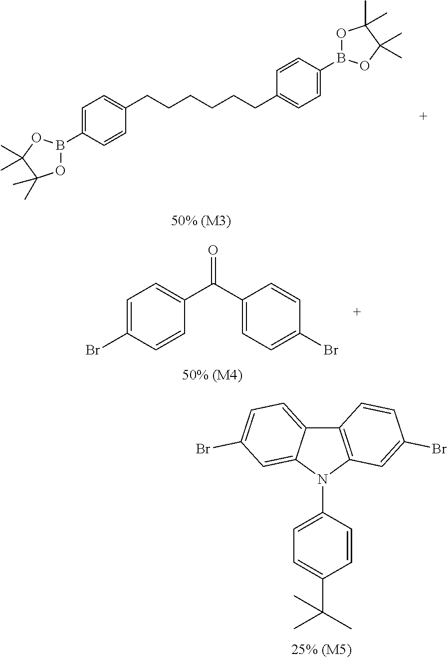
O1B(C2=CC=C(CCCCCCC3=CC=C(B4OC(C)(C)C(C)(C)O4)C=C3)C=C2)OC(C)(C)C1(C)C.C12=C(N(C3=CC=C(C(C)(C)C)C=C3)C3=CC(Br)=CC=C13)C=C(Br)C=C2.C1=C(Br)C=CC(C(C2=CC=C(Br)C=C2)=O)=C1
